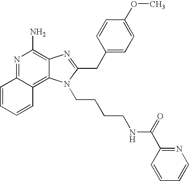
N1=C2C(=C3C(=C1N)N=C(CC1=CC=C(OC)C=C1)N3CCCCNC(C1=NC=CC=C1)=O)C=CC=C2
